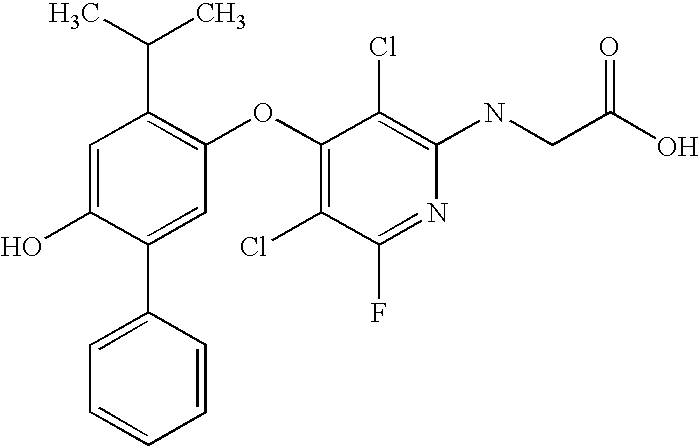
N(C1=C(Cl)C(OC2=C(C(C)C)C=C(O)C(C3=CC=CC=C3)=C2)=C(Cl)C(F)=N1)CC(O)=O
